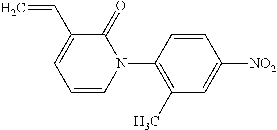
C1=CC(N2C(=O)C(C=C)=CC=C2)=C(C)C=C1[NO2]
